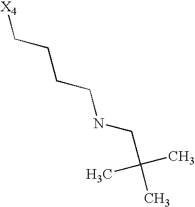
[X4]CCCCNCC(C)(C)C
